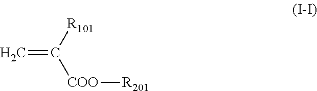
C=C([R101])[COO][R201]
